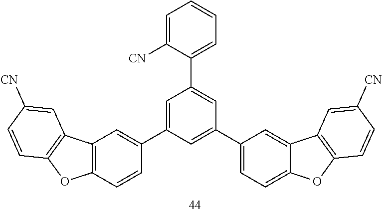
C1(C2=CC(C3=CC=C4C(=C3)C3=C(O4)C=CC([CN])=C3)=CC(C3=CC4=C(C=C3)OC3=C4C=C([CN])C=C3)=C2)=CC=CC=C1[CN]
